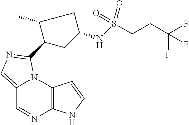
C12=CN=C(C3CC(NS(CCC(F)(F)F)(=O)=O)CC3C)N1C1=C(N=C2)NC=C1
